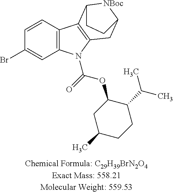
BrC1=CC2=C(C=C1)C1=C(N2C(=O)OC2CC(C)CCC2C(C)C)CC2[NBoc]C1CC2
